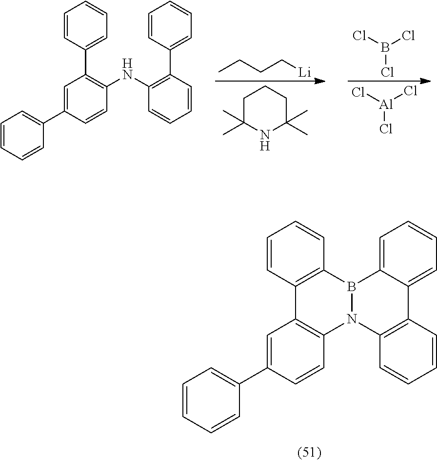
C1=CC=C(C2=C(NC3=C(C4=CC=CC=C4)C=CC=C3)C=CC(C3=CC=CC=C3)=C2)C=C1.CCCC[Li].C1C(C)(C)NC(C)(C)CC1.B(Cl)(Cl)Cl.[Al](Cl)(Cl)Cl.C1=CC2=C(C=C1)C1=C(C=CC(C3=CC=CC=C3)=C1)N1C3=C(C4=CC=CC=C4B21)C=CC=C3
